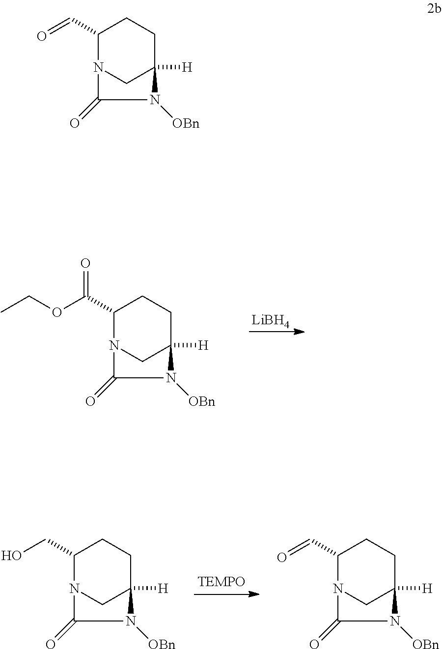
[LiBH4].C1(C(OCC)=O)N2CC([H])(CC1)N([OBn])C2=O.C1(CO)N2CC([H])(CC1)N([OBn])C2=O.C1(C=O)N2CC([H])(CC1)N([OBn])C2=O.C1(C=O)N2CC([H])(CC1)N([OBn])C2=O
